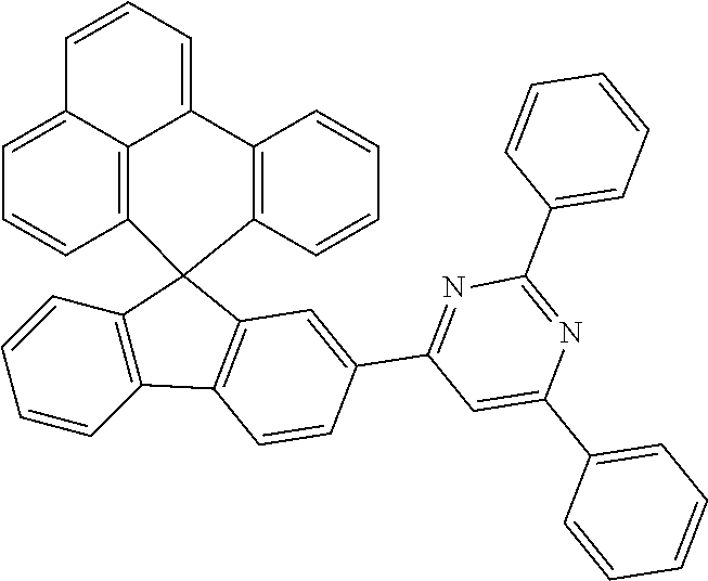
C1=CC2=C(C=C1)C1=C(C23C2=C(C4=CC=CC5=CC=CC3=C45)C=CC=C2)C=C(C2=NC(C3=CC=CC=C3)=NC(C3=CC=CC=C3)=C2)C=C1
